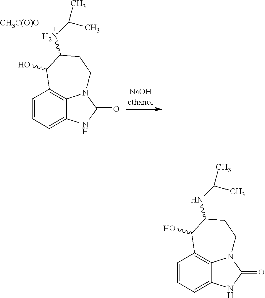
C1=CC=C2C3=C1C(O)C(NC(C)C)CCN3C(=O)N2.[CH3C(O)O-].C1=CC=C2C3=C1C(O)C(NC(C)C)CCN3C(=O)N2
